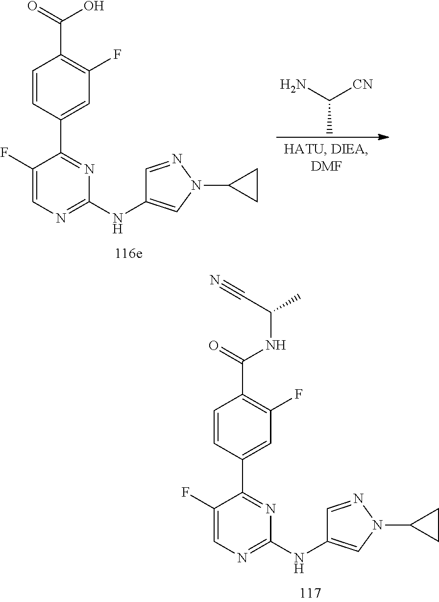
C1=CC(C2=NC(NC3=CN(C4CC4)N=C3)=NC=C2F)=CC(F)=C1C(=O)NC(C)C#N.C1=CC(C2=NC(NC3=CN(C4CC4)N=C3)=NC=C2F)=CC(F)=C1C(=O)O.NC([CN])C
